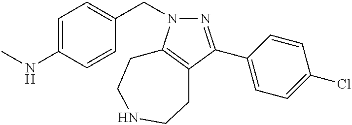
N1=C(C2=CC=C(Cl)C=C2)C2=C(N1CC1=CC=C(NC)C=C1)CCNCC2
